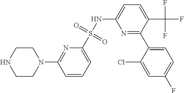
N1=C(C2=CC=C(F)C=C2Cl)C(C(F)(F)F)=CC=C1NS(C1=CC=CC(N2CCNCC2)=N1)(=O)=O
